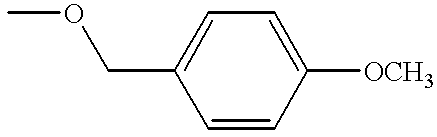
COCC1=CC=C([OCH3])C=C1
